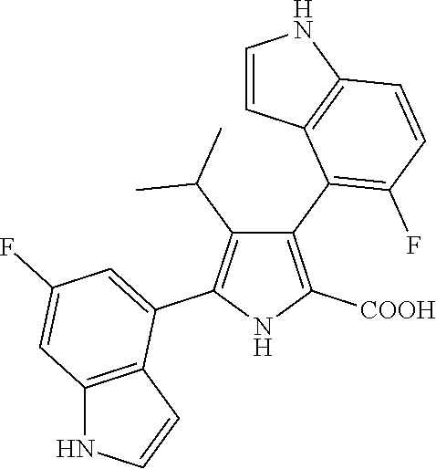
C1(C2=C(F)C=CC3=C2C=CN3)=C([COOH])NC(C2=CC(F)=CC3=C2C=CN3)=C1C(C)C
